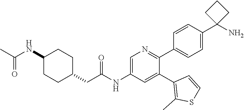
C1(NC(C)=O)CCC(CC(NC2=CN=C(C3=CC=C(C4(N)CCC4)C=C3)C(C3=C(C)SC=C3)=C2)=O)CC1
